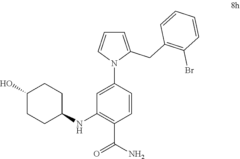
C1(O)CCC(NC2=C(C(N)=O)C=CC(N3C(CC4=C(Br)C=CC=C4)=CC=C3)=C2)CC1
